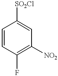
C1=CC(F)=C([NO2])C=C1[SO2Cl]
